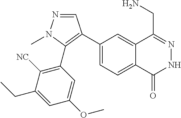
C1(C2=C(C3=C([NC])C(CC)=CC(OC)=C3)N(C)N=C2)=CC=C2C(=C1)C(CN)=NNC2=O
